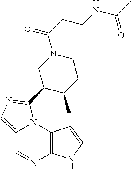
C12=CN=C(C3C(C)CCN(C(CCNC(C)=O)=O)C3)N1C1=C(N=C2)NC=C1
